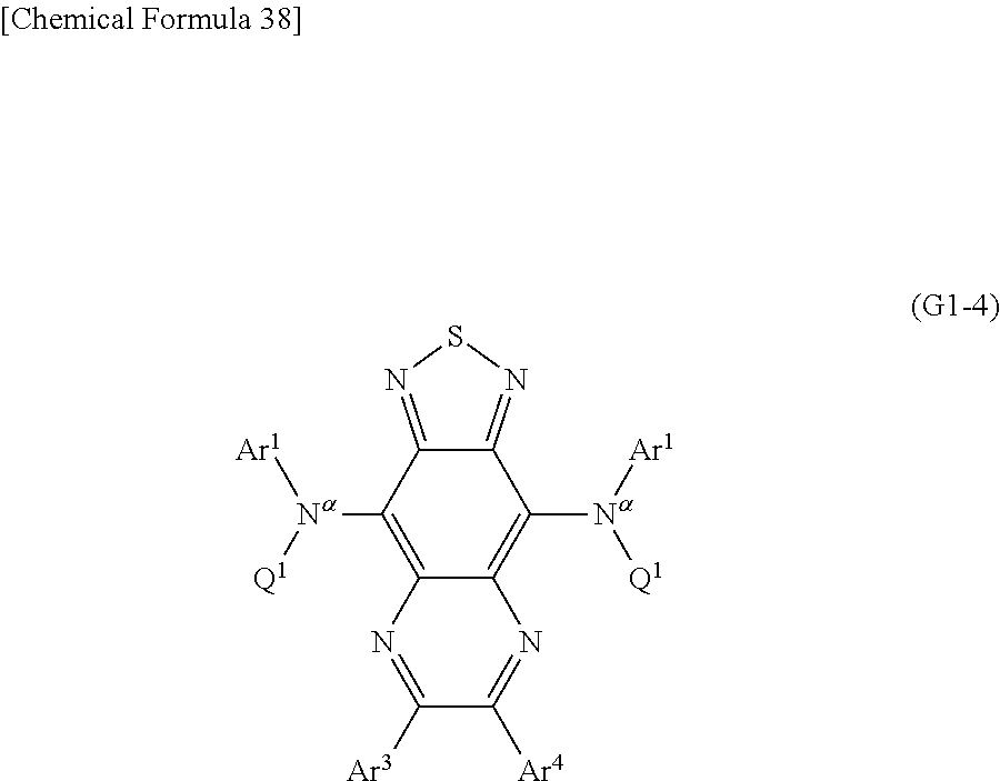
C1([Ar4])=NC2=C([Na]([Ar1])[Q1])C3=NSN=C3C([Na]([Q1])[Ar1])=C2N=C1[Ar3]
